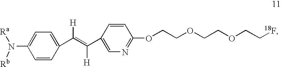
N(C1=CC=C(C(=C([H])C2=CN=C(OCCOCCOCC[18F])C=C2)[H])C=C1)([Rb])[Ra]
